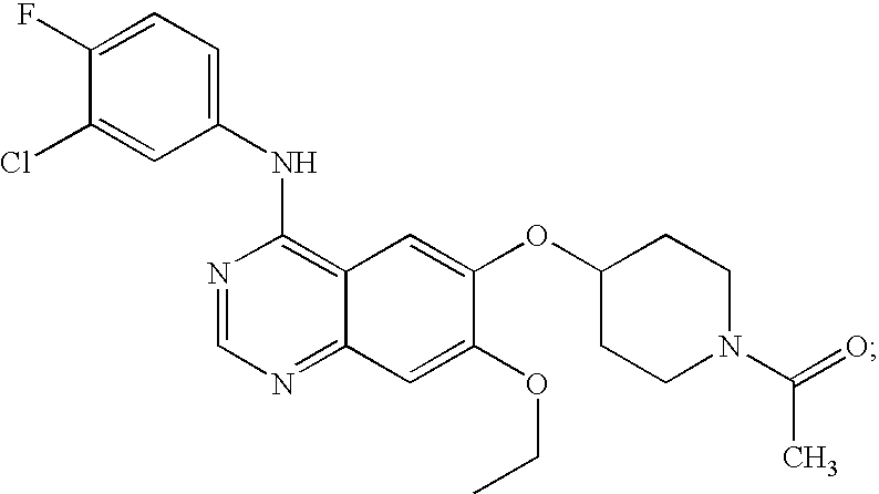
N1=CN=C2C(=C1NC1=CC=C(F)C(Cl)=C1)C=C(OC1CCN(C(=O)C)CC1)C(OCC)=C2
